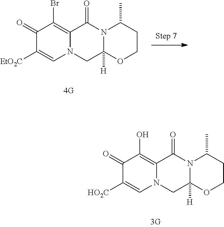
C1(=O)C([EtO2C])=CN2C(=C1Br)C(=O)N1C([H])(C2)OCCC1C.C1(=O)C([HO2C])=CN2C(=C1O)C(=O)N1C([H])(C2)OCCC1C
